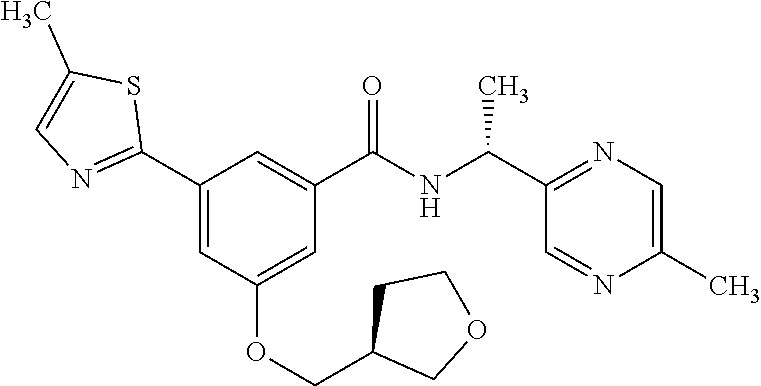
C1(C2=NC=C(C)S2)=CC(OCC2COCC2)=CC(C(NC(C2=NC=C(C)N=C2)C)=O)=C1
